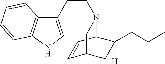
C1(CCN2C3C=CC(CC3(CCC)[H])C2)=CNC2=C1C=CC=C2
